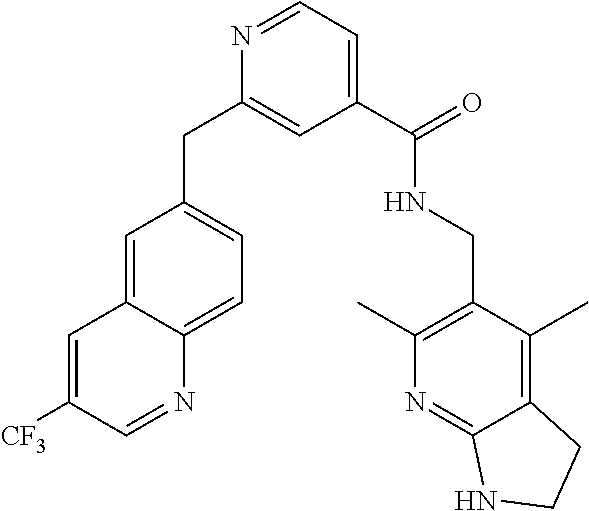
C1=C2C(=CC=C1CC1=CC(C(NCC3=C(C)N=C4C(=C3C)CCN4)=O)=CC=N1)N=CC([CF3])=C2
